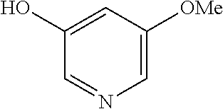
C1=C([OMe])C=C(O)C=N1
